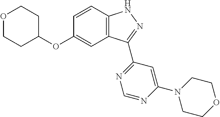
C12=C(C=CC(OC3CCOCC3)=C1)NN=C2C1=NC=NC(N2CCOCC2)=C1
